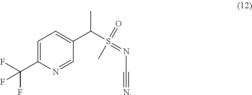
C1=C(C(F)(F)F)N=CC(C(S(C)(=NC#N)=O)C)=C1
